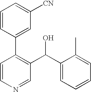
C1=CN=CC(C(C2=CC=CC=C2C)O)=C1C1=CC([CN])=CC=C1
